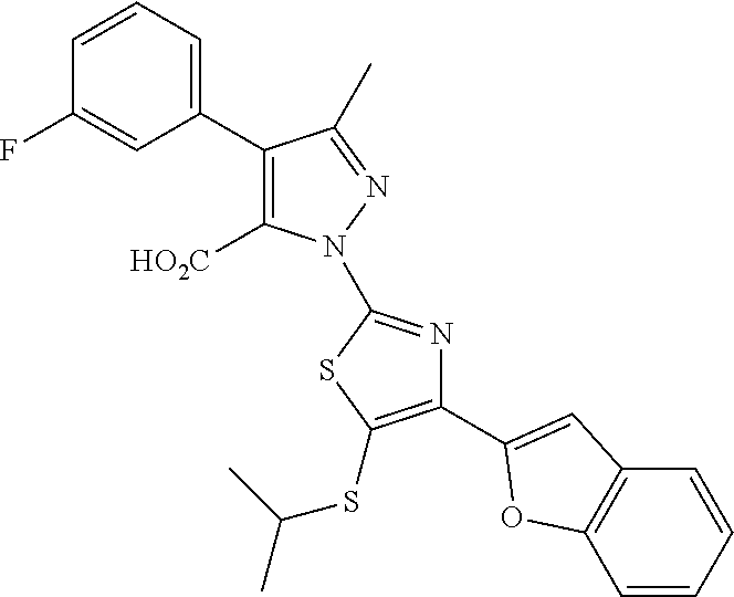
C1(C2=CC=CC(F)=C2)=C([HO2C])N(C2=NC(C3=CC4=C(C=CC=C4)O3)=C(SC(C)C)S2)N=C1C
